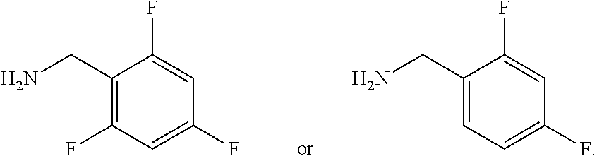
C1(CN)=C(F)C=C(F)C=C1F.C1(CN)=CC=C(F)C=C1F
